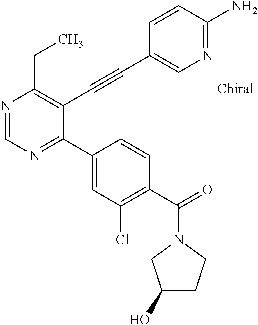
N1=CN=C(C2=CC(Cl)=C(C(=O)N3CCC(O)C3)C=C2)C(C#CC2=CN=C(N)C=C2)=C1CC
